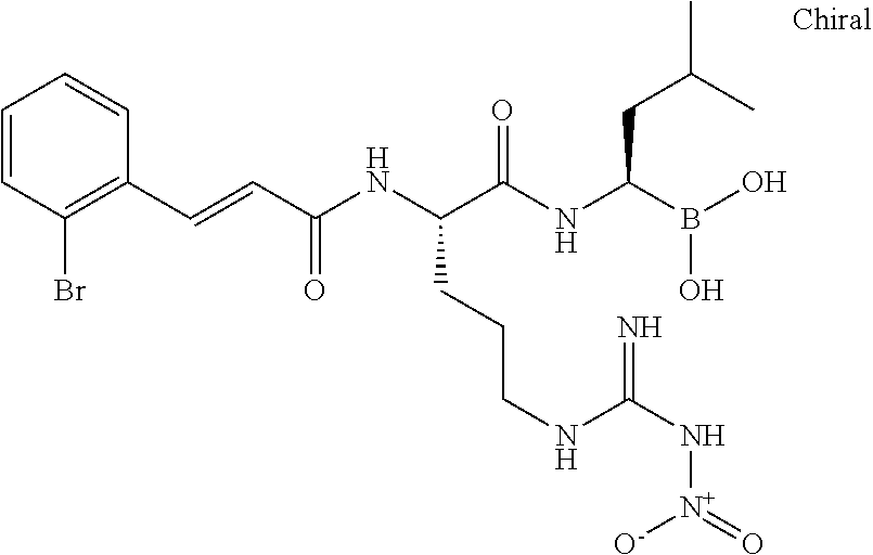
C(C(NC(C(NC(B(O)O)CC(C)C)=O)CCCNC(N[N+](=O)[O-])=N)=O)=CC1=C(Br)C=CC=C1
